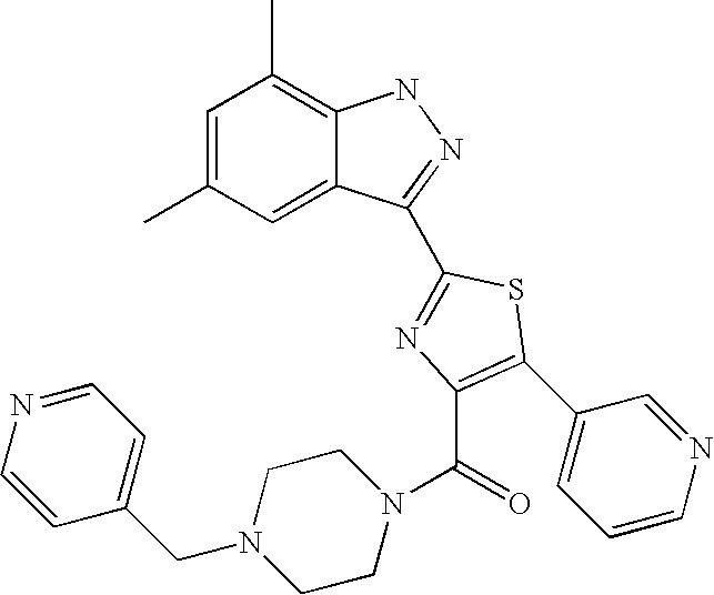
C1=C(C)C=C2C(=C1C)NN=C2C1=NC(C(N2CCN(CC3=CC=NC=C3)CC2)=O)=C(C2=CC=CN=C2)S1
